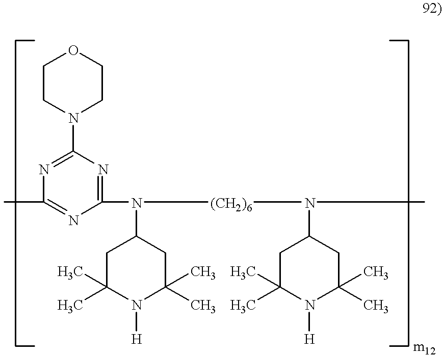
C1CN(C2=NC(C)=NC(N(C3CC(C)(C)N([H])C(C)(C)C3)[(CH2)6]N(C)C3CC(C)(C)N([H])C(C)(C)C3)=N2)CCO1
